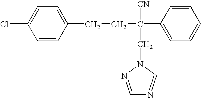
ClC1=CC=C(CCC([CN])(CN2C=NC=N2)C2=CC=CC=C2)C=C1
